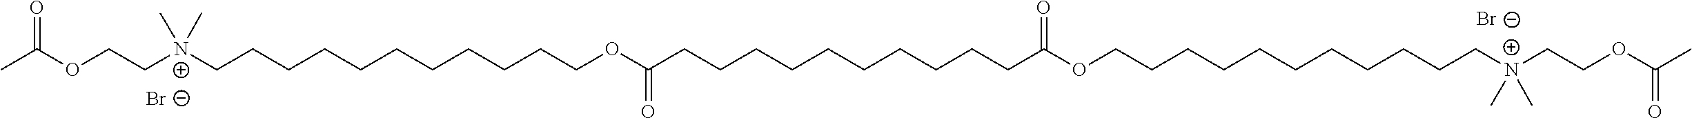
[Br-].[Br-].CC(OCC[N+](CCCCCCCCCCCOC(CCCCCCCCCCC(OCCCCCCCCCCC[N+](CCOC(=O)C)(C)C)=O)=O)(C)C)=O
